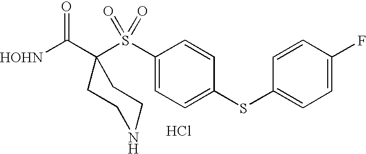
[HOHN]C(C1(S(C2=CC=C(SC3=CC=C(F)C=C3)C=C2)(=O)=O)CCNCC1)=O.Cl
